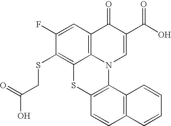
C1(F)=CC2=C3C(=C1SCC(O)=O)SC1=C(N3C=C(C(O)=O)C2=O)C2=C(C=C1)C=CC=C2
